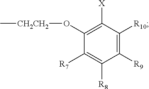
C1([R9])=C([R10])C([X])=C(O[CH2CH2]C)C([R7])=C1[R8]
